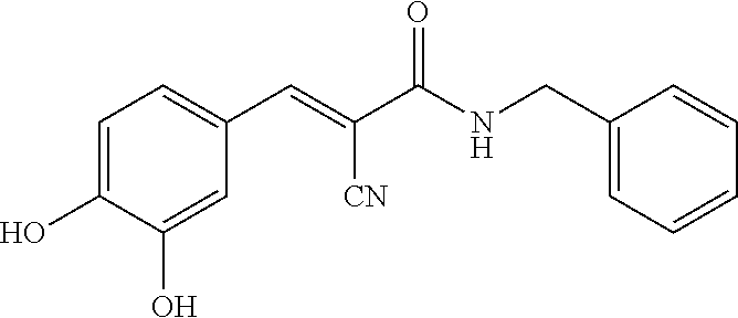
C1=C(O)C(O)=CC(C=C(C(NCC2=CC=CC=C2)=O)[CN])=C1
